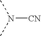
N([CN])(C)C
